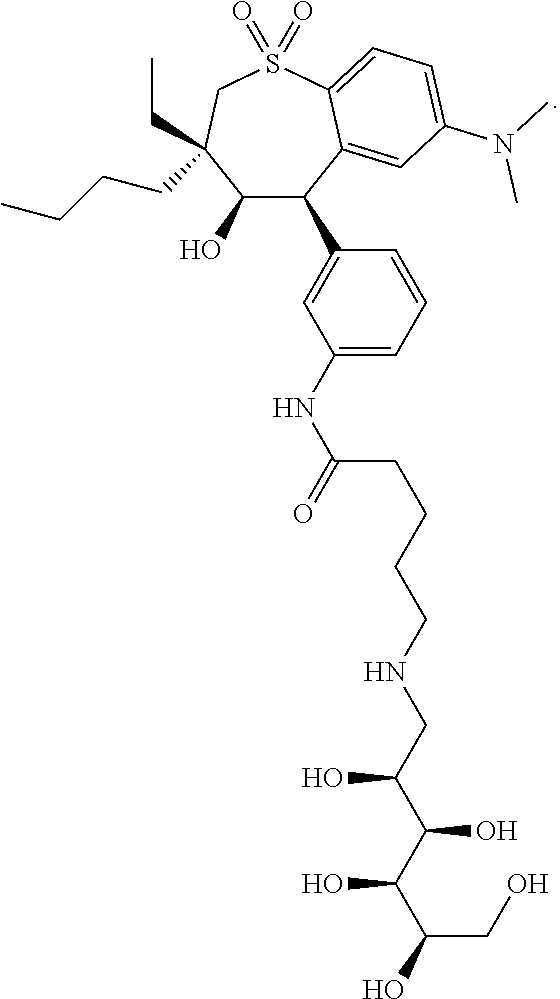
C1(O)C(C2=CC(NC(=O)CCCCNCC(C(C(C(O)CO)O)O)O)=CC=C2)C2=CC(N(C)C)=CC=C2S(=O)(=O)CC1(CCCC)CC
